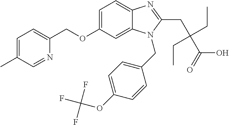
C1=C(C)C=NC(COC2=CC=C3C(=C2)N(CC2=CC=C(OC(F)(F)F)C=C2)C(CC(C(O)=O)(CC)CC)=N3)=C1
